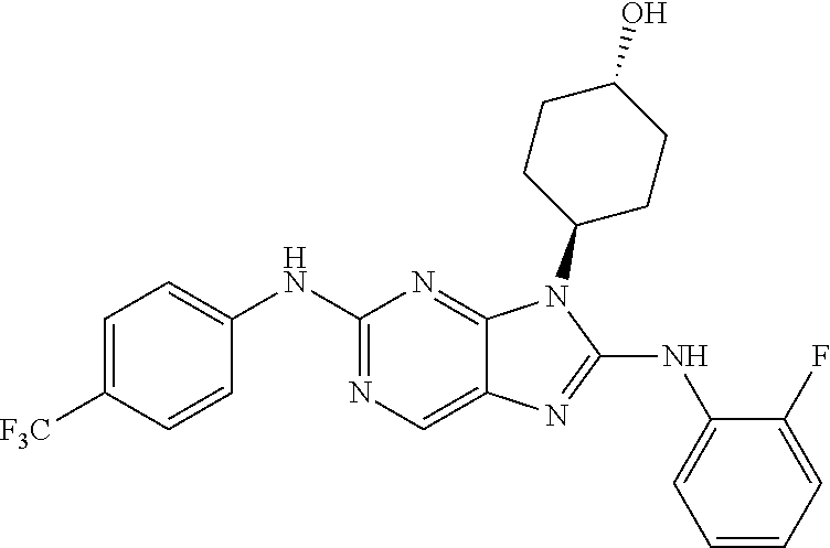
C1(NC2=CC=CC=C2F)=NC2=CN=C(NC3=CC=C([F3C])C=C3)N=C2N1C1CCC(O)CC1
